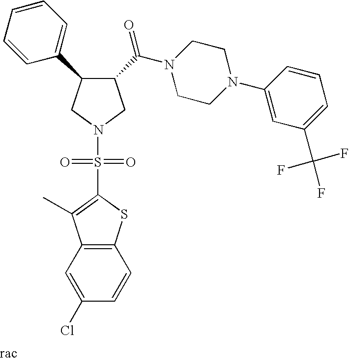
C1(C(N2CCN(C3=CC(C(F)(F)F)=CC=C3)CC2)=O)C(C2=CC=CC=C2)CN(S(=O)(=O)C2=C(C)C3=C(S2)C=CC(Cl)=C3)C1
